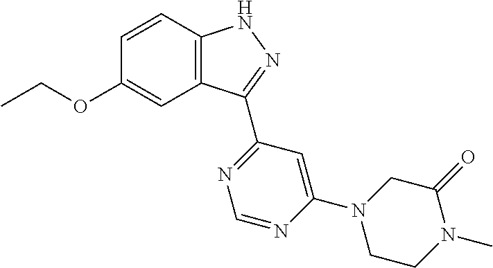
C12=C(C=CC(OCC)=C1)NN=C2C1=NC=NC(N2CCN(C)C(=O)C2)=C1
